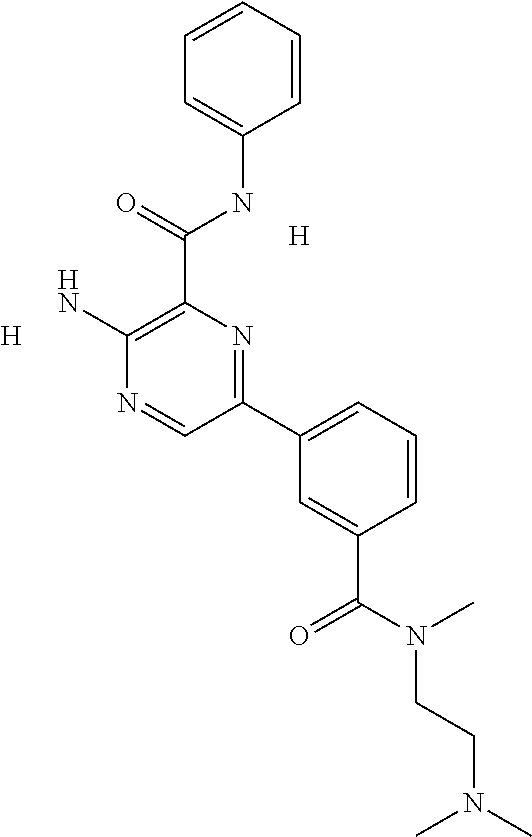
[H].C1(C(NC2=CC=CC=C2)=O)=C(N)N=CC(C2=CC=CC(C(N(CCN(C)C)C)=O)=C2)=N1.[H]
